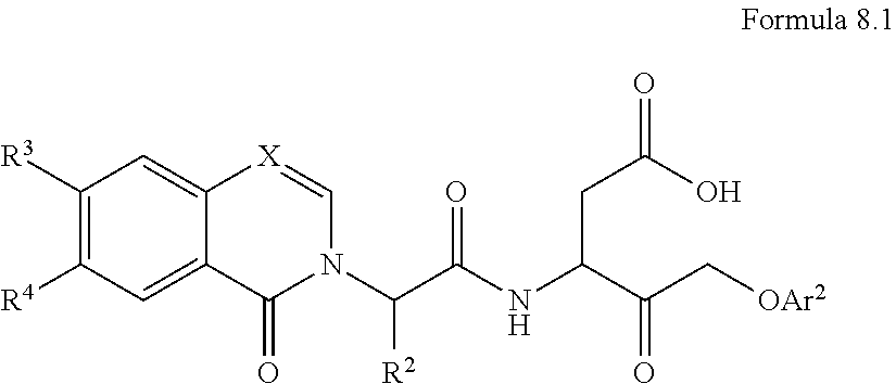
C1([R3])=C([R4])C=C2C(=C1)[X]=CN(C(C(=O)NC(CC(=O)O)C(C[OAr2])=O)[R2])C2=O
